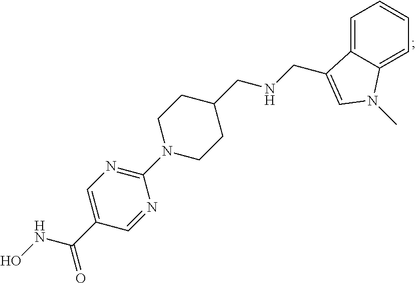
C1N(C2=NC=C(C(=O)NO)C=N2)CCC(CNCC2=CN(C)C3=CC=CC=C32)C1
